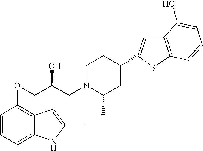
C1=CC=C2C(=C1OCC(CN1C(C)CC(C3=CC4=C(S3)C=CC=C4O)CC1)O)C=C(C)N2
